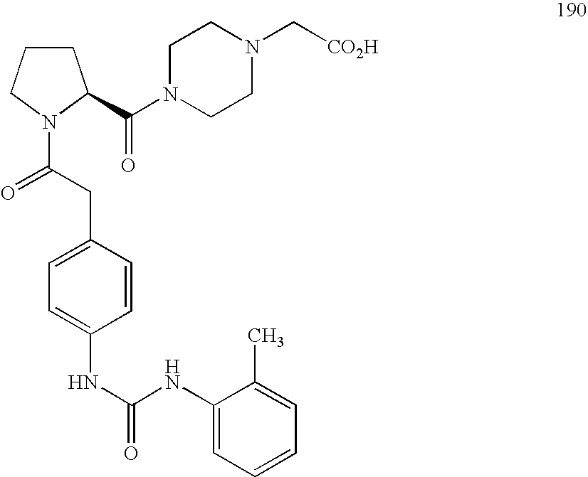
C(N1CCN(C[CO2H])CC1)(=O)C1CCCN1C(=O)CC1=CC=C(NC(NC2=CC=CC=C2C)=O)C=C1
